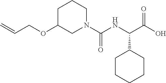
C1C(OCC=C)CN(C(NC(C(O)=O)C2CCCCC2)=O)CC1
